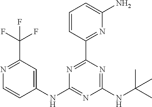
N1=C(C(F)(F)F)C=C(NC2=NC(NC(C)(C)C)=NC(C3=NC(N)=CC=C3)=N2)C=C1
